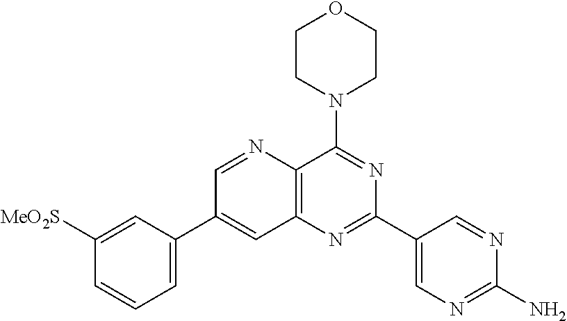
C1([MeO2S])=CC(C2=CC3=C(N=C2)C(N2CCOCC2)=NC(C2=CN=C(N)N=C2)=N3)=CC=C1
